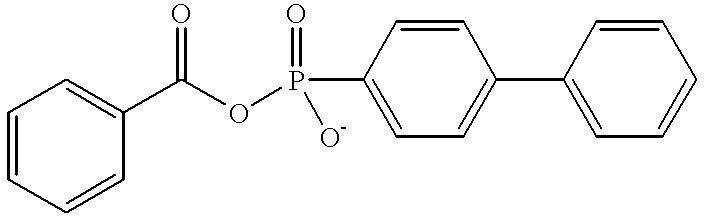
C1=CC=CC(C(OP(C2=CC=C(C3=CC=CC=C3)C=C2)(=O)[O-])=O)=C1
